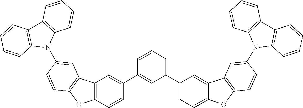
N1(C2=CC3=C(OC4=C3C=C(C3=CC(C5=CC=C6C(=C5)C5=C(O6)C=CC(N6C7=C(C8=C6C=CC=C8)C=CC=C7)=C5)=CC=C3)C=C4)C=C2)C2=C(C3=C1C=CC=C3)C=CC=C2
